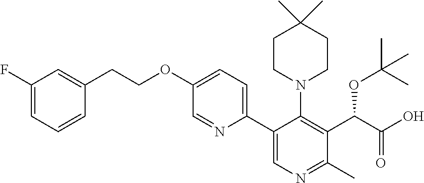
C1=CC=C(F)C=C1CCOC1=CC=C(C2=CN=C(C)C(C(C(O)=O)OC(C)(C)C)=C2N2CCC(C)(C)CC2)N=C1
